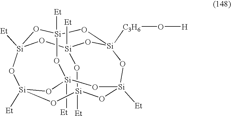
[Si]12([Et])O[Si]3([Et])O[Si]4([C3H6]O[H])O[Si]([Et])(O1)O[Si]1([Et])O[Si]([Et])(O[Si]([Et])(O3)O[Si]([Et])(O1)O2)O4
